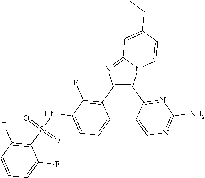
C12=NC(C3=C(F)C(NS(C4=C(F)C=CC=C4F)(=O)=O)=CC=C3)=C(C3=NC(N)=NC=C3)N1C=CC(CC)=C2
